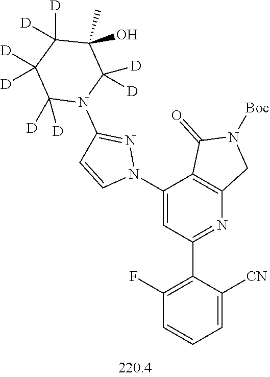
C1(F)=C(C2=NC3=C(C(N4N=C(N5C([D])([D])C(C)(O)C([D])([D])C([D])([D])C5([D])[D])C=C4)=C2)C(=O)N([Boc])C3)C([CN])=CC=C1
